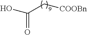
OC(=O)C[COOBn]
